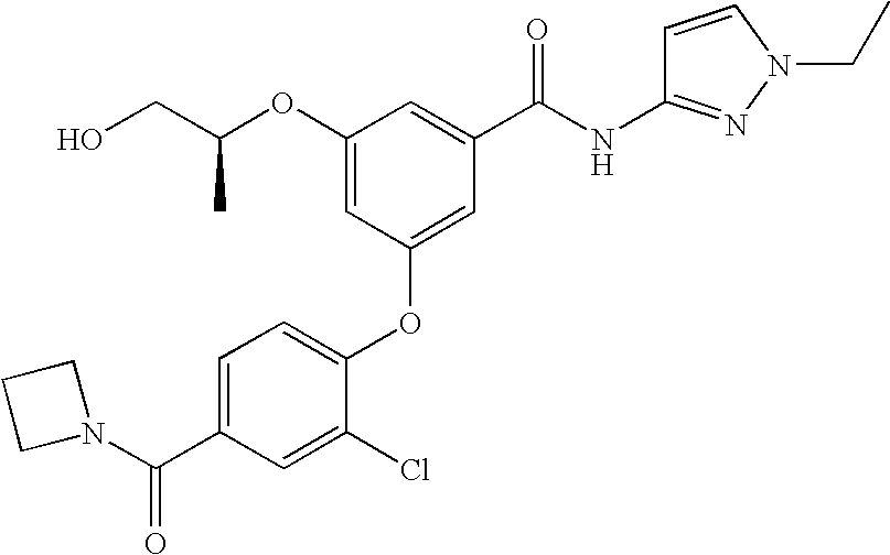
OCC(OC1=CC(OC2=CC=C(C(N3CCC3)=O)C=C2Cl)=CC(C(NC2=NN(CC)C=C2)=O)=C1)C
